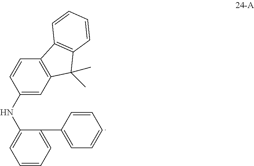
C1(NC2=CC=CC=C2C2=CC=CC=C2)=CC2=C(C=C1)C1=C(C2(C)C)C=CC=C1
